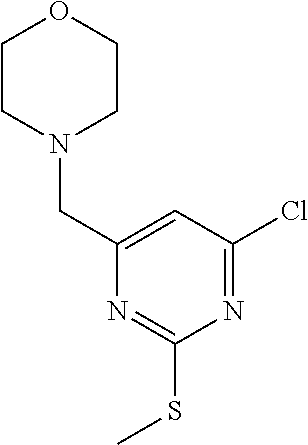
N1(CC2=CC(Cl)=NC(SC)=N2)CCOCC1
